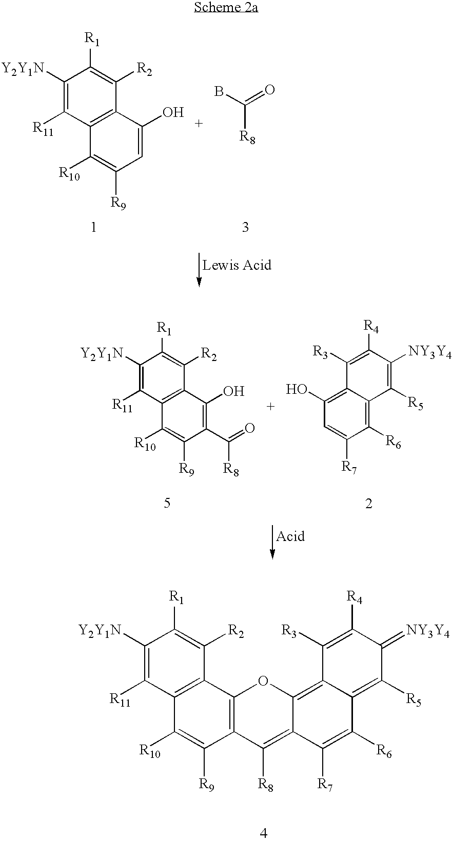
C12=C(C([R2])=C([R1])C([Y2Y1N])=C1[R11])C1=C(C([R9])=C2[R10])C([R8])=C2C([R7])=C([R6])C3=C([R5])C(=[NY3Y4])C([R4])=C([R3])C3=C2O1.C12=C(C([R2])=C([R1])C([Y2Y1N])=C1[R11])C(O)=CC([R9])=C2[R10].BC(=O)[R8].C1=C([R7])C([R6])=C2C(=C1O)C([R3])=C([R4])C([NY3Y4])=C2[R5].C12=C(C([R2])=C([R1])C([Y2Y1N])=C1[R11])C(O)=C(C(=O)[R8])C([R9])=C2[R10]
